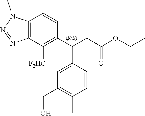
C12=C(C([F2HC])=C(C(CC(=O)OCC)C3=CC(CO)=C(C)C=C3)C=C1)N=NN2C
